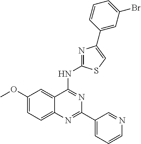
C1(OC)=CC=C2C(=C1)C(NC1=NC(C3=CC(Br)=CC=C3)=CS1)=NC(C1=CC=CN=C1)=N2
